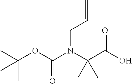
C(C=C)N(C(OC(C)(C)C)=O)C(C)(C(=O)O)C
